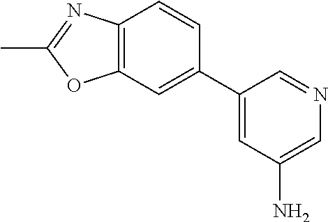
C12=C(C=C(C3=CC(N)=CN=C3)C=C1)OC(C)=N2
